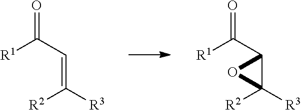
[R1]C(C=C([R2])[R3])=O.[R1]C(C1C([R2])([R3])O1)=O
